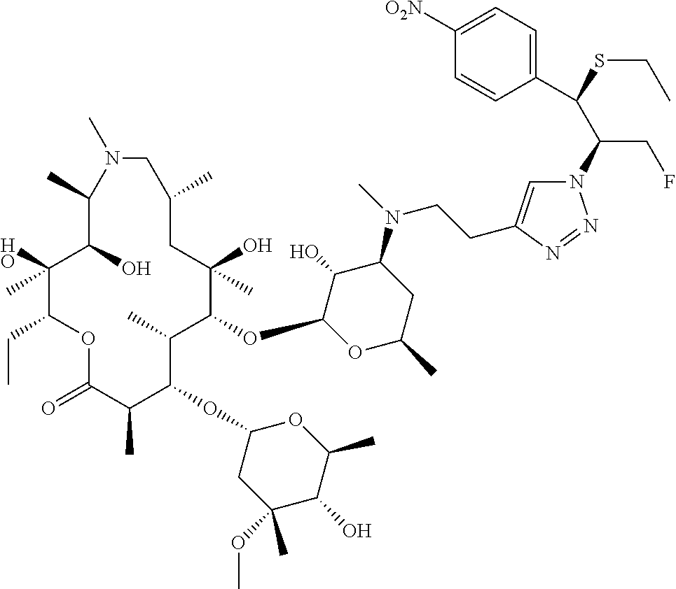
C1(O)(C)C(CC)OC(=O)C(C)C(OC2CC(OC)(C)C(O)C(C)O2)C(C)C(OC2OC(C)CC(N(C)CCC3=CN(C(C(SCC)C4=CC=C([O2N])C=C4)CF)N=N3)C2O)C(O)(C)CC(C)CN(C)C(C)C1O
